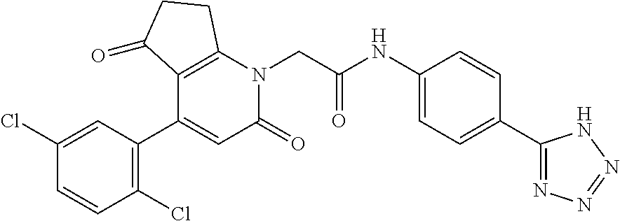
C12=C(N(CC(NC3=CC=C(C4=NN=NN4)C=C3)=O)C(=O)C=C1C1=C(Cl)C=CC(Cl)=C1)CCC2=O
